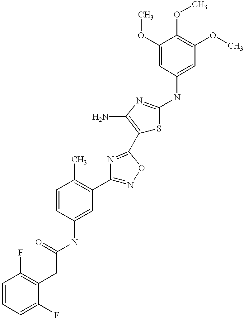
C(C(=O)NC1=CC(C2=NOC(C3=C(N)N=C(NC4=CC(OC)=C(OC)C(OC)=C4)S3)=N2)=C(C)C=C1)C1=C(F)C=CC=C1F
